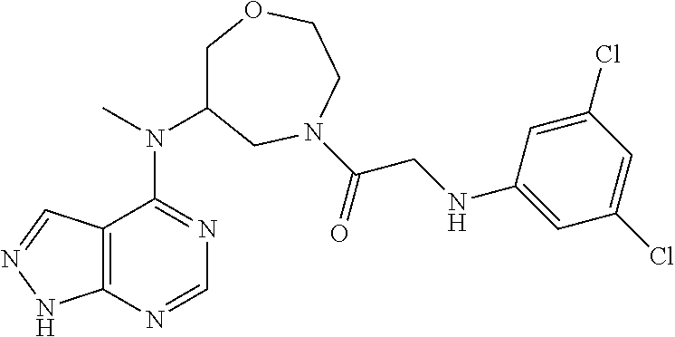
C12=C(N=CN=C1N(C)C1COCCN(C(=O)CNC3=CC(Cl)=CC(Cl)=C3)C1)NN=C2
